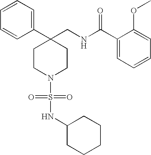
C1=CC=C(C2(CNC(C3=CC=CC=C3OC)=O)CCN(S(NC3CCCCC3)(=O)=O)CC2)C=C1
